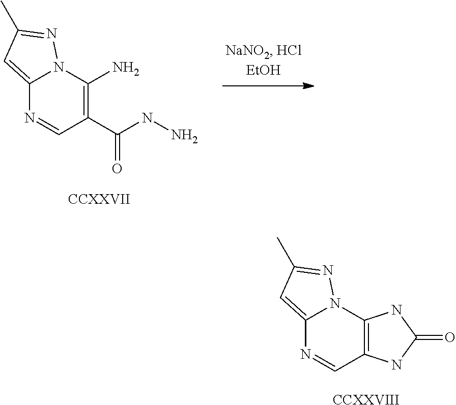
C12=CC(C)=NN1C(N)=C(C(NN)=O)C=N2.[CCXXVII].C12=CC(C)=NN1C1=C(C=N2)NC(=O)N1.[CCXXVIII]
